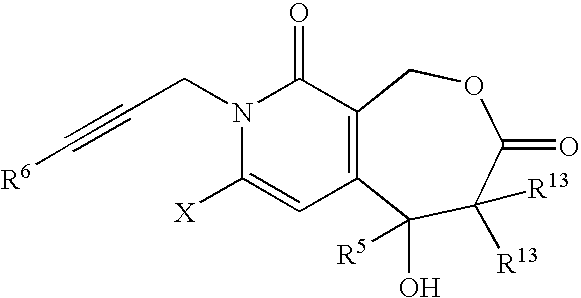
C12=C(C(O)([R5])C([R13])([R13])C(=O)OC1)C=C([X])N(CC#C[R6])C2=O
